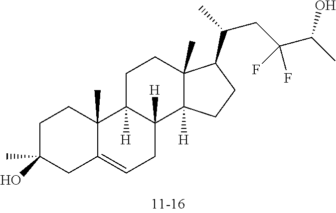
C1C(C)(O)CC2=CCC3([H])C([H])(C2(C)C1)CCC1(C)C3([H])CCC1C(CC(C(O)C)(F)F)C
